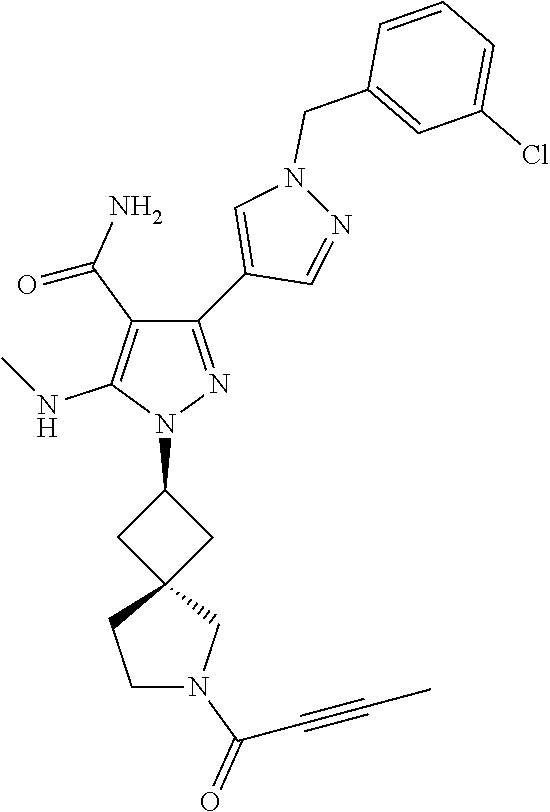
C12(CC(N3N=C(C4=CN(CC5=CC(Cl)=CC=C5)N=C4)C(C(N)=O)=C3NC)C1)CCN(C(=O)C#CC)C2
